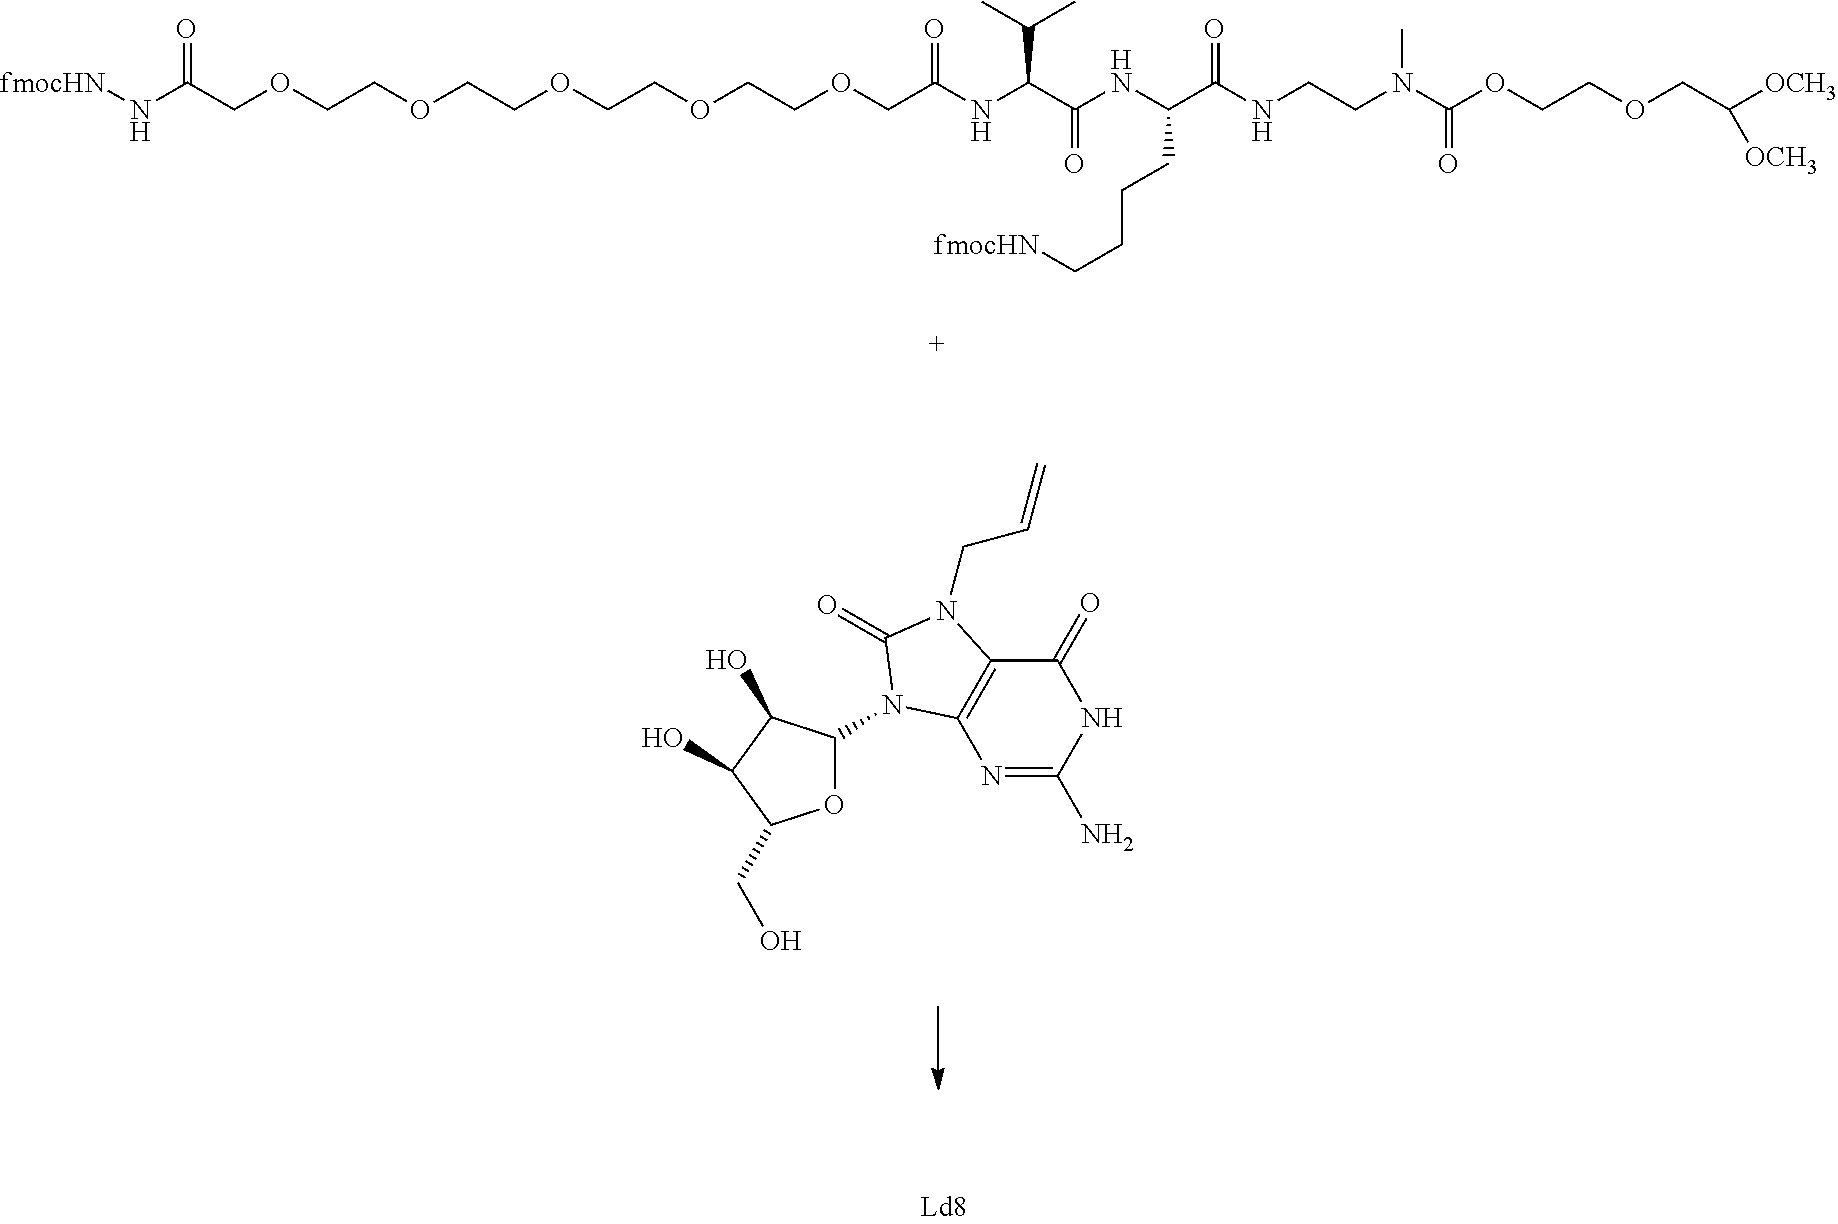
[fmocHN]NC(=O)COCCOCCOCCOCCOCC(NC(C(=O)NC(CCCC[fmocHN])C(NCCN(C(OCCOCC([OCH3])[OCH3])=O)C)=O)C(C)C)=O.N1=C(N)NC(=O)C2=C1N(C1OC(CO)C(O)C1O)C(=O)N2CC=C
